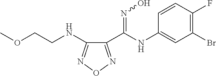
C1(C(=NO)NC2=CC(Br)=C(F)C=C2)=NON=C1NCCOC
